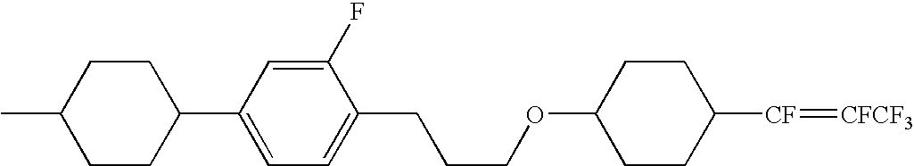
C(COC1CCC([CF]=[CFCF3])CC1)CC1=CC=C(C2CCC(C)CC2)C=C1F
